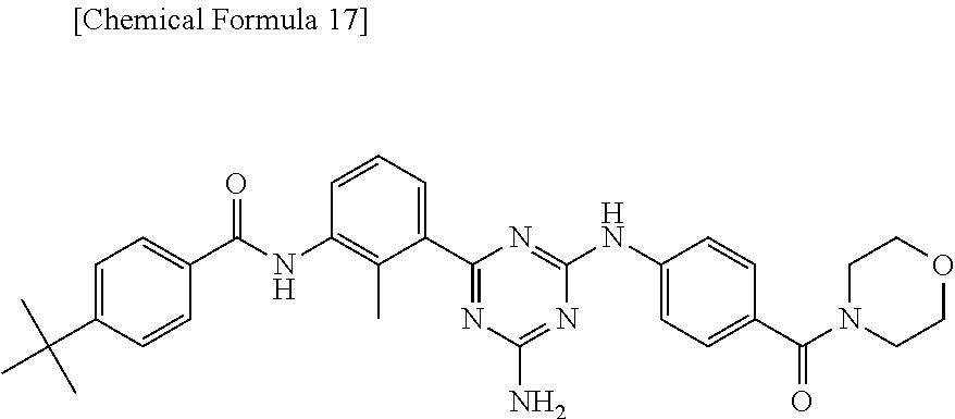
C1=CC(NC(C2=CC=C(C(C)(C)C)C=C2)=O)=C(C)C(C2=NC(N)=NC(NC3=CC=C(C(N4CCOCC4)=O)C=C3)=N2)=C1
